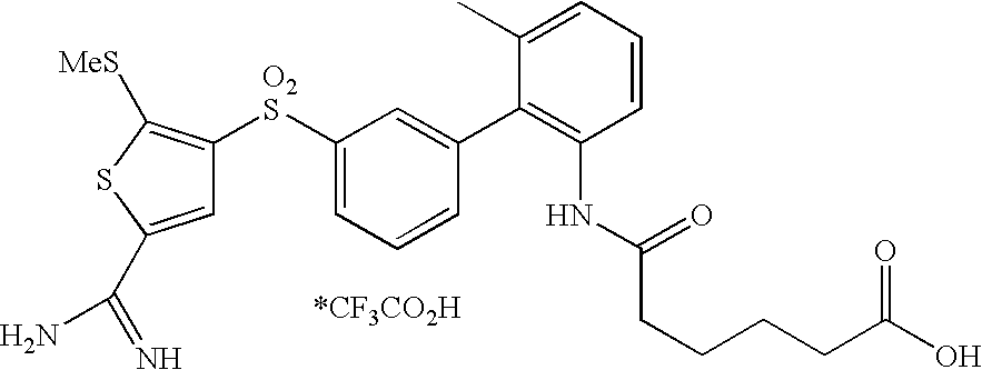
C1=C(C(=N)N)SC([MeS])=C1[O2S]C1=CC=CC(C2=C(NC(=O)CCCCC(O)=O)C=CC=C2C)=C1
